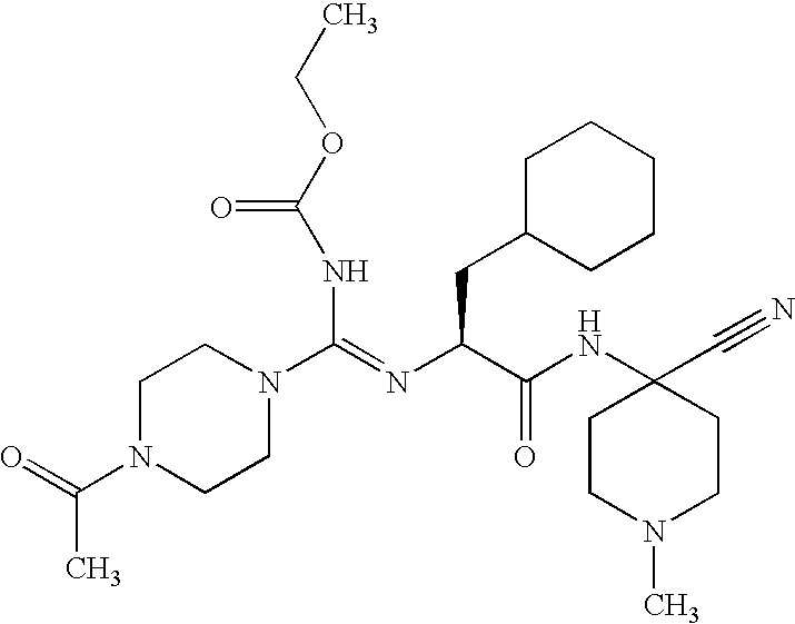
C(NC(OCC)=O)(=NC(C(NC1(C#N)CCN(C)CC1)=O)CC1CCCCC1)N1CCN(C(=O)C)CC1
